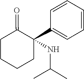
CC(C)NC1(C2=CC=CC=C2)CCCCC1=O
